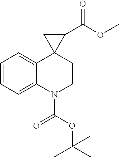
C1=CC=C2C(=C1)N(C(OC(C)(C)C)=O)CCC21C(C(OC)=O)C1
